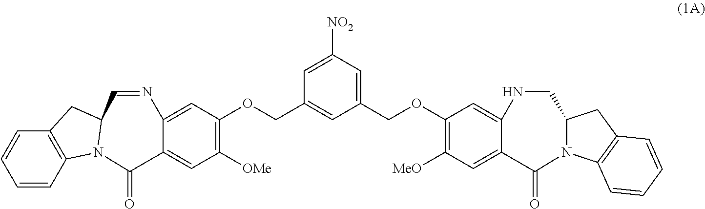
C1(OCC2=CC(COC3=C([MeO])C=C4C(=C3)NCC3N(C5=C(C3)C=CC=C5)C4=O)=CC([NO2])=C2)=C([OMe])C=C2C(=C1)N=CC1N(C2=O)C2=C(C=CC=C2)C1
